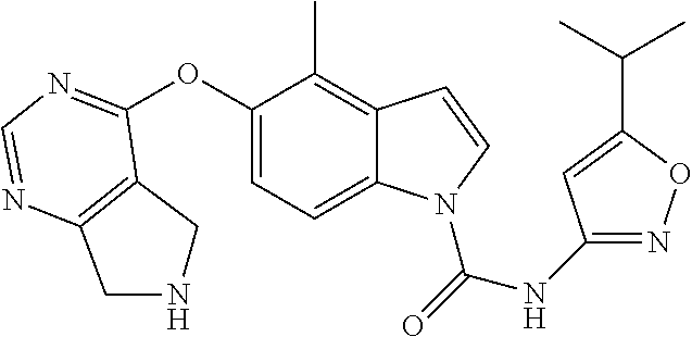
C12=C(C(OC3=CC=C4C(=C3C)C=CN4C(=O)NC3=NOC(C(C)C)=C3)=NC=N1)CNC2
